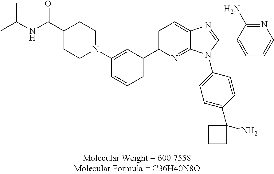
C1(C2=CC=C3C(=N2)N(C2=CC=C(C4(N)CCC4)C=C2)C(C2=CC=CN=C2N)=N3)=CC=CC(N2CCC(C(NC(C)C)=O)CC2)=C1
